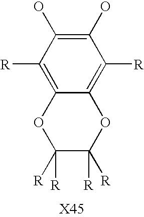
C1([R])([R])C([R])([R])OC2=C([R])C(O)=C(O)C([R])=C2O1
